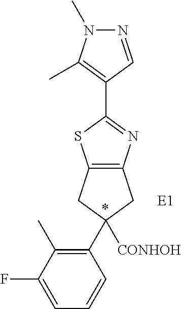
C12=C(CC([CONHOH])(C3=C(C)C(F)=CC=C3)C1)N=C(C1=C(C)N(C)N=C1)S2.*.[E1]
